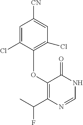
C1=C(Cl)C(OC2=C(C(C)F)N=CNC2=O)=C(Cl)C=C1[CN]
